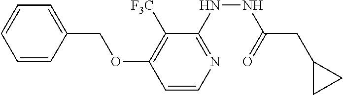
C1=CC(COC2=C([F3C])C(NNC(CC3CC3)=O)=NC=C2)=CC=C1
